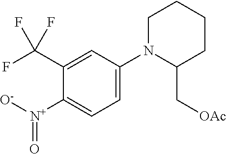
C1([N+]([O-])=O)=CC=C(N2C(C[OAc])CCCC2)C=C1C(F)(F)F
